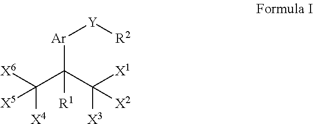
[Ar](C(C([X1])([X3])[X2])(C([X6])([X4])[X5])[R1])[Y][R2]
